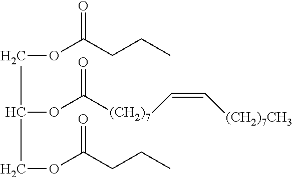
C(C(COC(CCC)=O)OC([(CH2)7]C=C[(CH2)7CH3])=O)OC(CCC)=O
